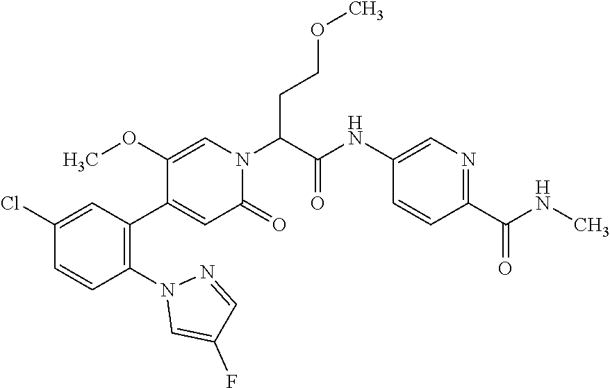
C1=C(OC)C(C2=C(N3C=C(F)C=N3)C=CC(Cl)=C2)=CC(=O)N1C(C(=O)NC1=CN=C(C(NC)=O)C=C1)CCOC
